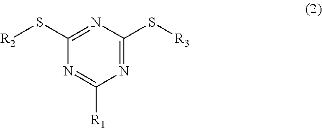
C1(S[R2])=NC(S[R3])=NC([R1])=N1
